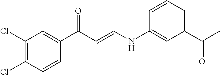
C1(Cl)=C(Cl)C=CC(C(C=CNC2=CC(C(C)=O)=CC=C2)=O)=C1
